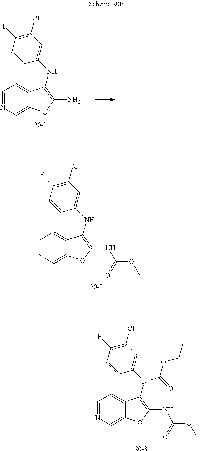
C1=NC=C2C(=C1)C(N(C1=CC(Cl)=C(F)C=C1)C(=O)OCC)=C(NC(OCC)=O)O2.[20-3].C1=NC=C2C(=C1)C(NC1=CC(Cl)=C(F)C=C1)=C(N)O2.[20-1].C1=NC=C2C(=C1)C(NC1=CC(Cl)=C(F)C=C1)=C(NC(OCC)=O)O2.[20-2]
